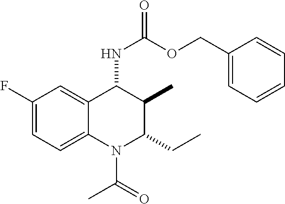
C1(F)=CC=C2C(=C1)C(NC(=O)OCC1=CC=CC=C1)C(C)C(CC)N2C(=O)C
